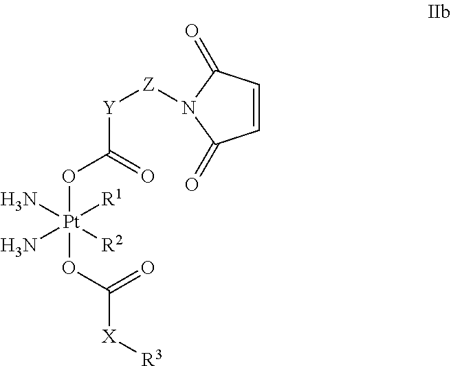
[Pt](OC([Y][Z]N1C(=O)C=CC1=O)=O)(OC(=O)[X][R3])([R1])([R2])(N)N
